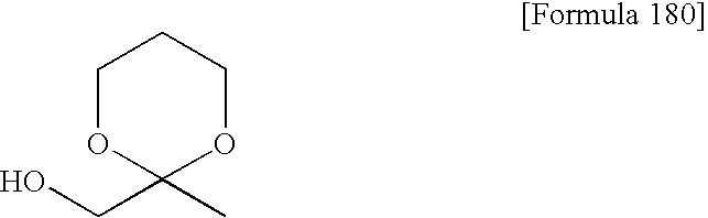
C1OC(C)(CO)OCC1
